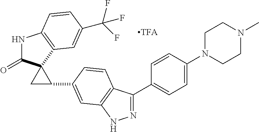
N1C(=O)C2(C3=C1C=CC(C(F)(F)F)=C3)CC2C1=CC2=C(C(C3=CC=C(N4CCN(C)CC4)C=C3)=NN2)C=C1
